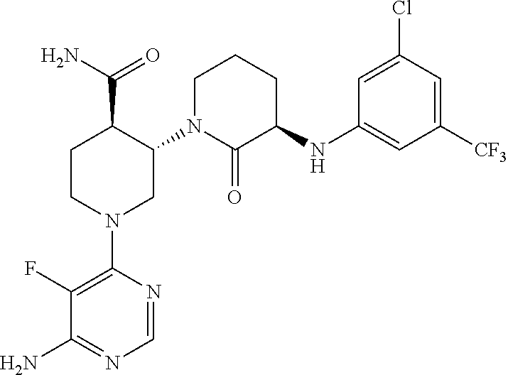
C1(F)=C(N2CC(N3CCCC(NC4=CC([CF3])=CC(Cl)=C4)C3=O)C(C(N)=O)CC2)N=CN=C1N
